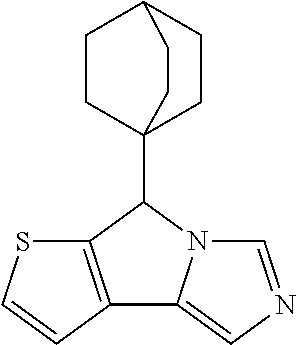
C1CC2(C3C4=C(C5=CN=CN35)C=CS4)CCC1CC2
